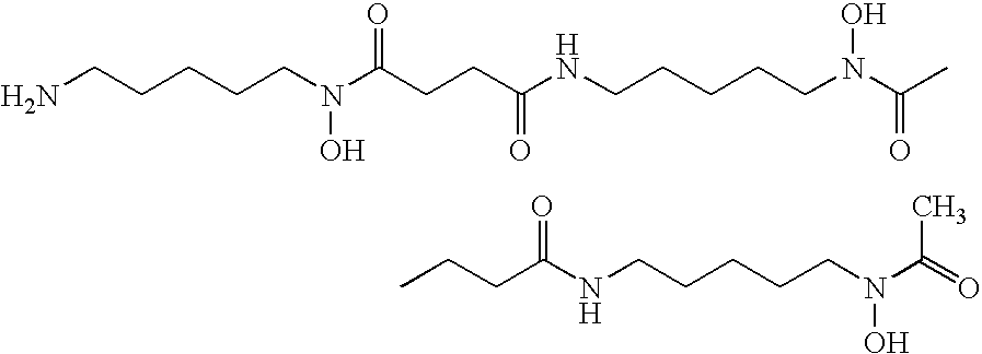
CCCC(NCCCCCN(C(=O)C)O)=O.NCCCCCN(C(CCC(NCCCCCN(C(C)=O)O)=O)=O)O
